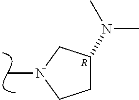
N1(C)CCC(N(C)C)C1.[R]
